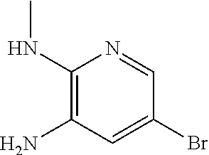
C1(NC)=C(N)C=C(Br)C=N1
